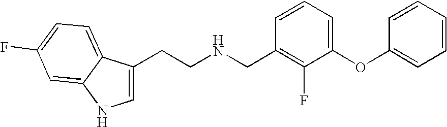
C1=C(CCNCC2=C(F)C(OC3=CC=CC=C3)=CC=C2)C2=CC=C(F)C=C2N1
